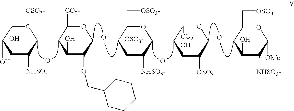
C1(O)C([NHSO3-])COC(C[OSO3-])C1O.O.C1(O)C(OCC2CCCCC2)COC([CO2-])C1.O.C1([OSO3-])C([NHSO3-])COC(C[OSO3-])C1.O.C1(O)C([OSO3-])COC([CO2-])C1.C1(O)C([NHSO3-])C([OMe])OC(C[OSO3-])C1.O
